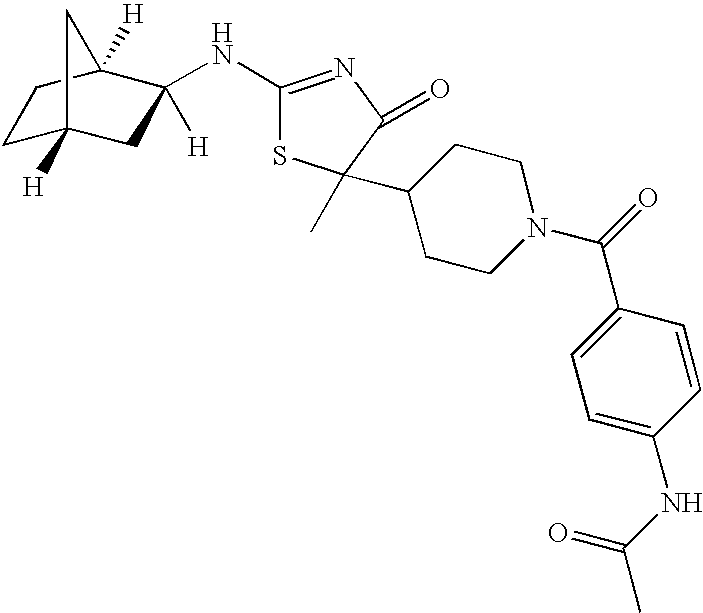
C1C2([H])CC([H])(NC3=NC(=O)C(C)(C4CCN(C(=O)C5=CC=C(NC(C)=O)C=C5)CC4)S3)C([H])(C1)C2
